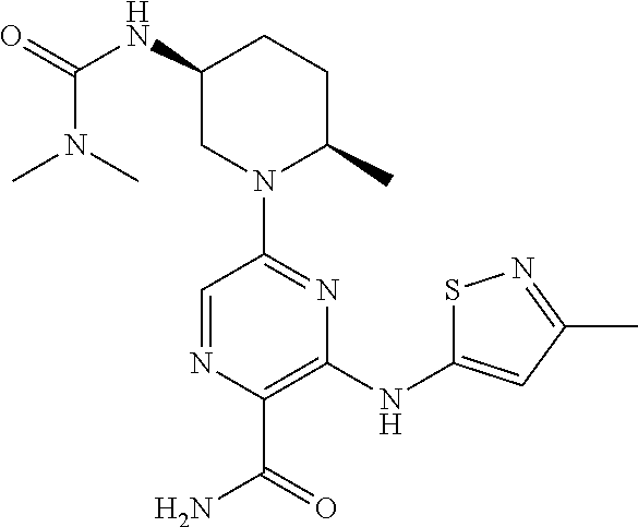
O=C(NC1CN(C2=NC(NC3=CC(C)=NS3)=C(C(=O)N)N=C2)C(C)CC1)N(C)C
